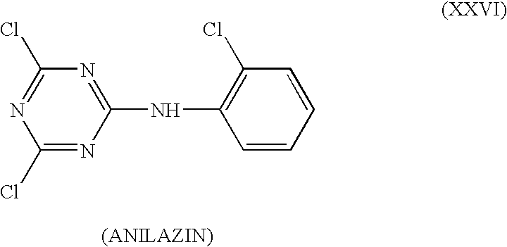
C1(Cl)=NC(NC2=C(Cl)C=CC=C2)=NC(Cl)=N1
